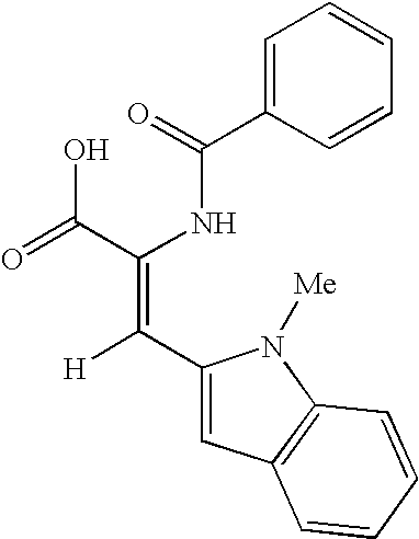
C1=C(C(=O)NC(C(=O)O)=C(C2=CC3=C(N2[Me])C=CC=C3)[H])C=CC=C1
